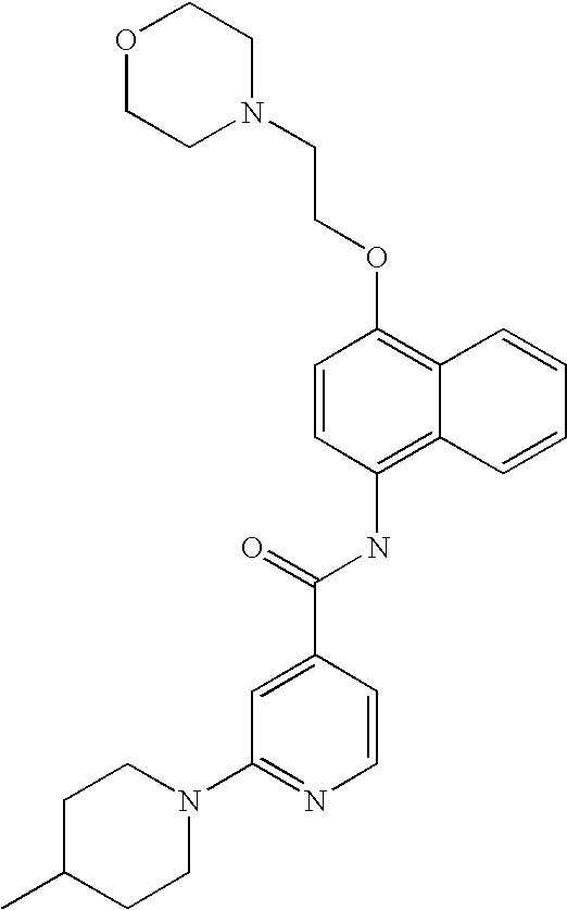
O1CCN(CCOC2=C3C(=C(NC(C4=CC(N5CCC(C)CC5)=NC=C4)=O)C=C2)C=CC=C3)CC1
